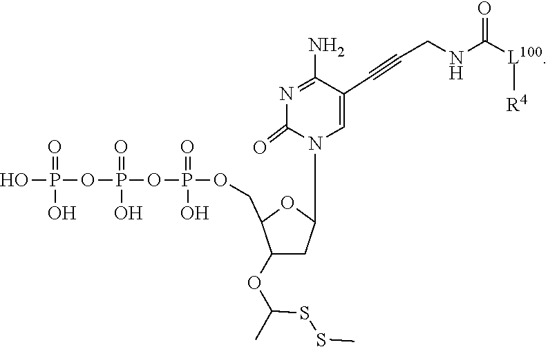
S(SC)C(C)OC1C(COP(OP(OP(O)(=O)O)(O)=O)(O)=O)OC(N2C(=O)N=C(N)C(C#CCNC([L100][R4])=O)=C2)C1
